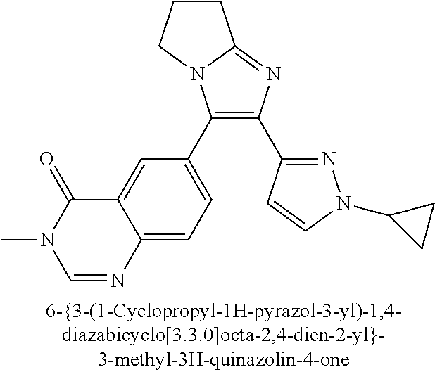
C1(C2=CC=C3C(=C2)C(=O)N(C)C=N3)=C(C2=NN(C3CC3)C=C2)N=C2N1CCC2
